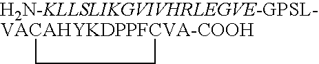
[H2N-KLLSLIKGVIVHRLEGVE-GPSL-VACAHYKDPPFCVA-COOH]1CC1
